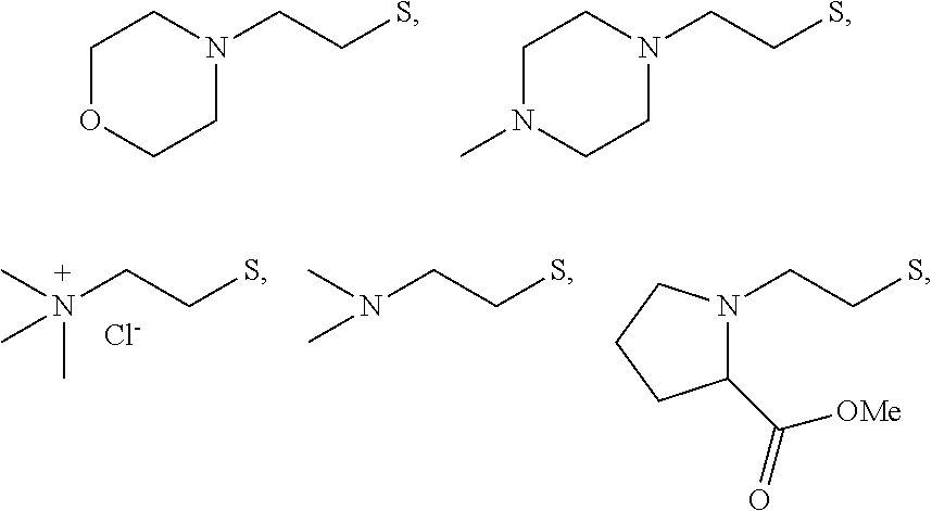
C1OCCN(CCS)C1.C1N(C)CCN(CCS)C1.N(C)(CCS)(C)C.[Cl-].N(C)(CCS)C.N1(CCS)C(C(=O)[OMe])CCC1
